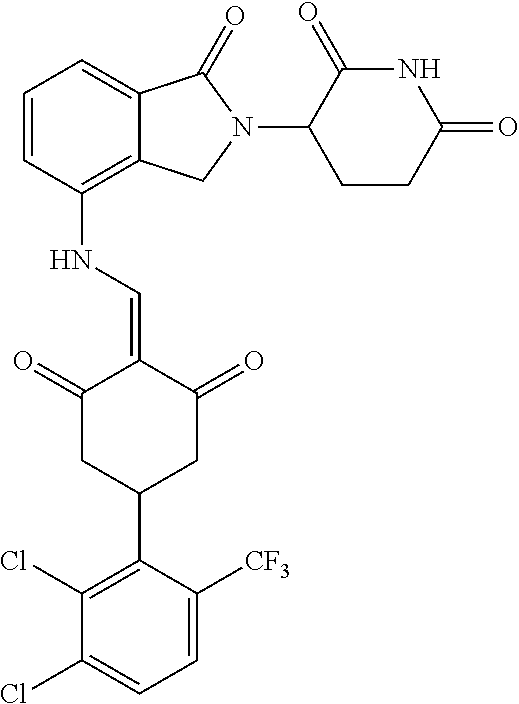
C1=CC(NC=C2C(=O)CC(C3=C(Cl)C(Cl)=CC=C3[CF3])CC2=O)=C2C(=C1)C(=O)N(C1CCC(=O)NC1=O)C2
